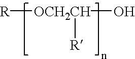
[R][OCH2CH](O)[R]
